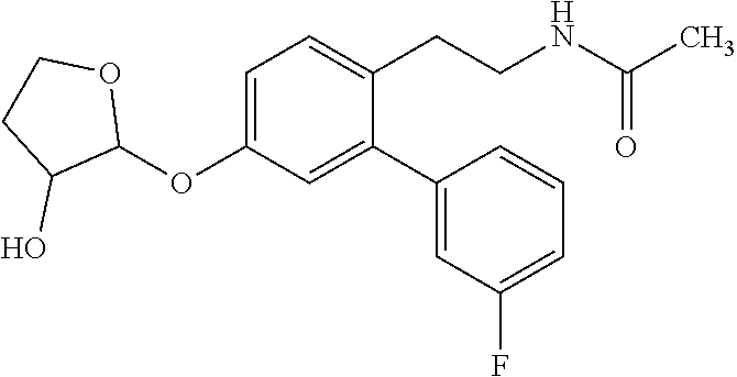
C1=C(OC2OCCC2O)C=C(C2=CC(F)=CC=C2)C(CCNC(C)=O)=C1
